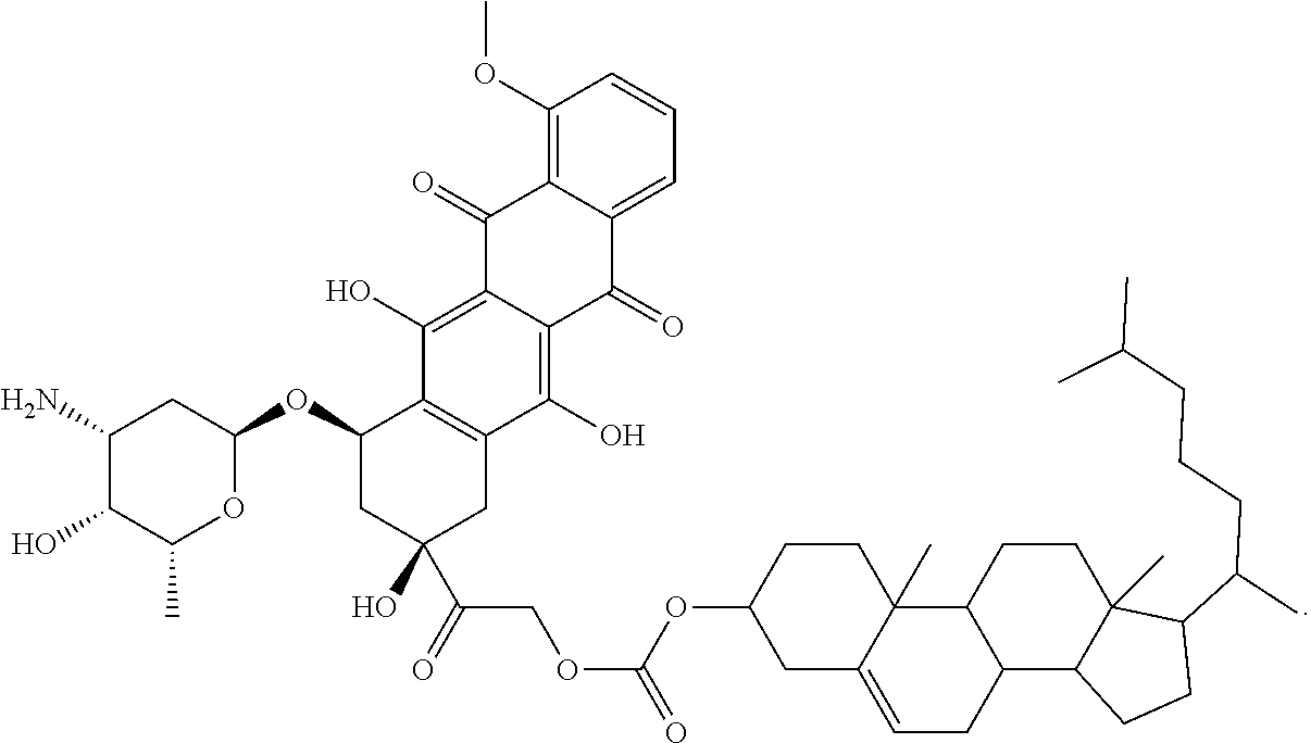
C1(OC)=C2C(=CC=C1)C(=O)C1=C(O)C3=C(C(O)=C1C2=O)C(OC1CC(N)C(O)C(C)O1)CC(C(=O)COC(=O)OC1CC2=CCC4C(C2(C)CC1)CCC1(C)C4CCC1C(C)CCCC(C)C)(O)C3
